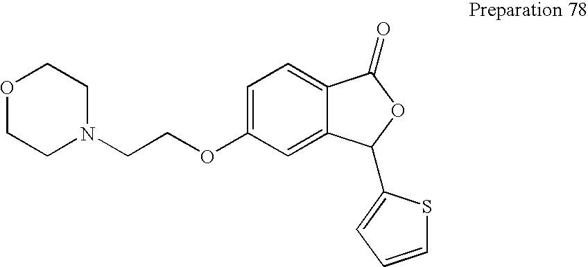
O1CCN(CCOC2=CC=C3C(=C2)C(C2=CC=CS2)OC3=O)CC1
